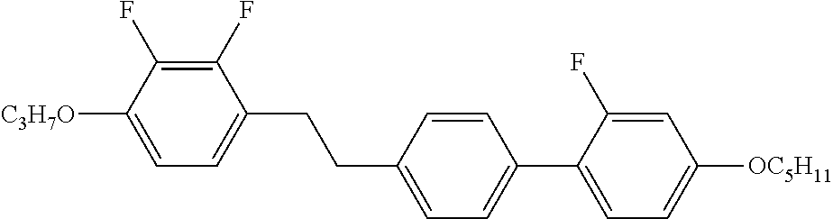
C1(F)=C(F)C([C3H7O])=CC=C1CCC1=CC=C(C2=CC=C([OC5H11])C=C2F)C=C1
